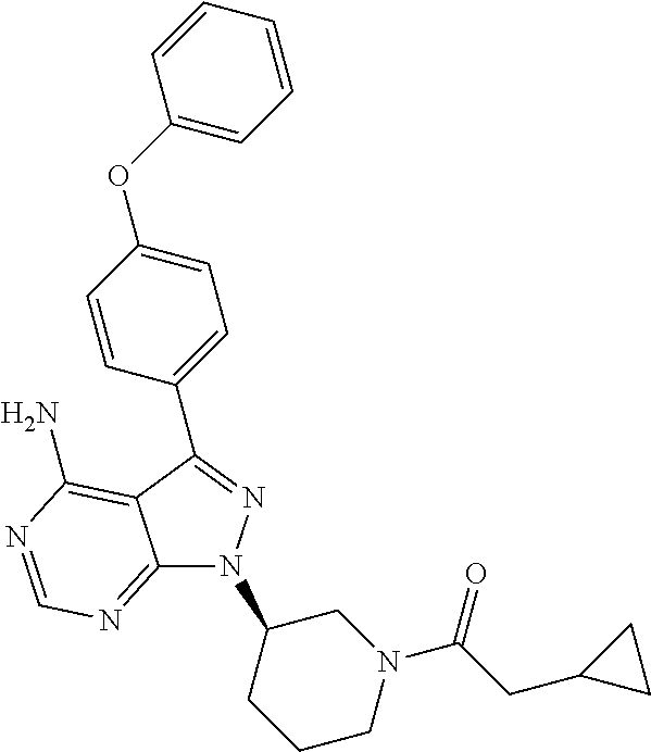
C12=NC=NC(N)=C1C(C1=CC=C(OC3=CC=CC=C3)C=C1)=NN2C1CCCN(C(CC2CC2)=O)C1
